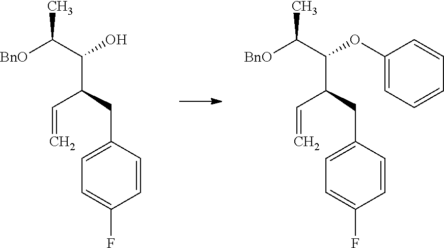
C1=C(CC(C=C)C(C(C)[BnO])O)C=CC(F)=C1.C1=C(CC(C=C)C(C(C)[BnO])OC2=CC=CC=C2)C=CC(F)=C1
